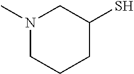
N1(C)CCCC(S)C1
